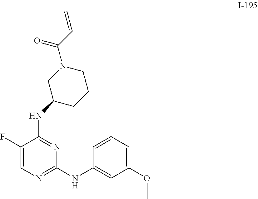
N(C1=NC(NC2=CC(OC)=CC=C2)=NC=C1F)C1CCCN(C(C=C)=O)C1
